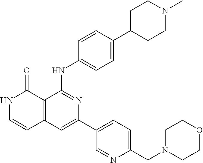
C12=C(C(NC3=CC=C(C4CCN(C)CC4)C=C3)=NC(C3=CC=C(CN4CCOCC4)N=C3)=C1)C(=O)NC=C2
